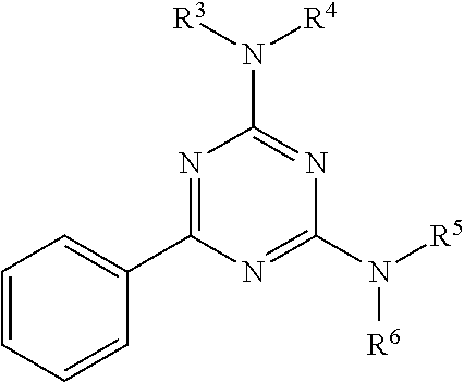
C1(N([R5])[R6])=NC(C2=CC=CC=C2)=NC(N([R3])[R4])=N1
